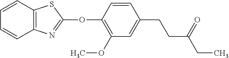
C1(OC2=NC3=C(S2)C=CC=C3)=C(OC)C=C(CCC(CC)=O)C=C1
